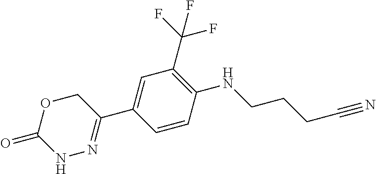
N1N=C(C2=CC(C(F)(F)F)=C(NCCCC#N)C=C2)COC1=O
